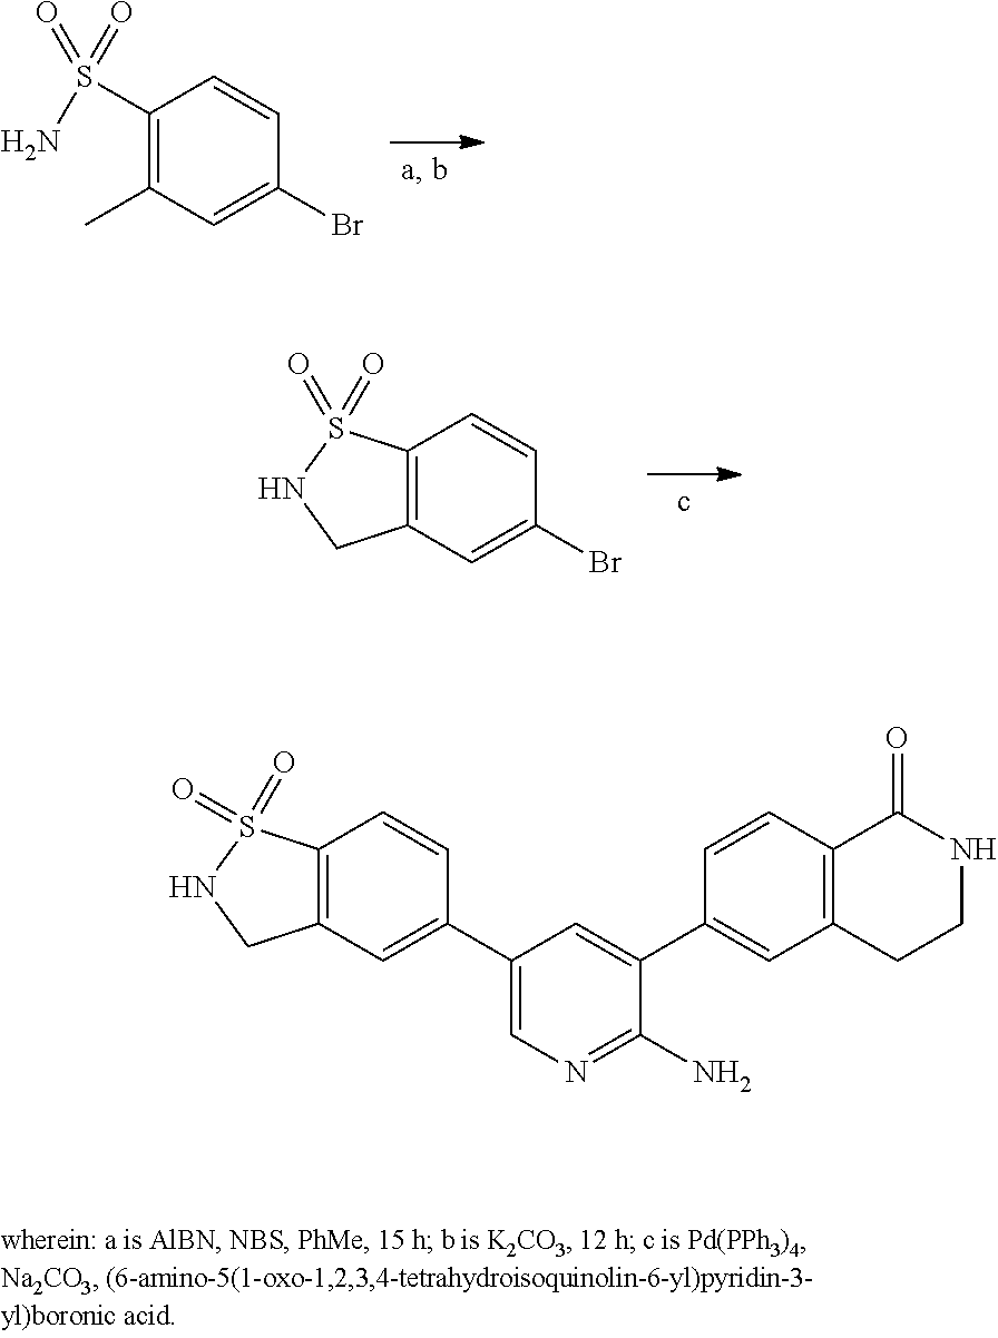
C1(S(N)(=O)=O)=C(C)C=C(Br)C=C1.C12=C(C=C(Br)C=C1)CNS2(=O)=O.C12=C(C=C(C3=CN=C(N)C(C4=CC5=C(C=C4)C(=O)NCC5)=C3)C=C1)CNS2(=O)=O
